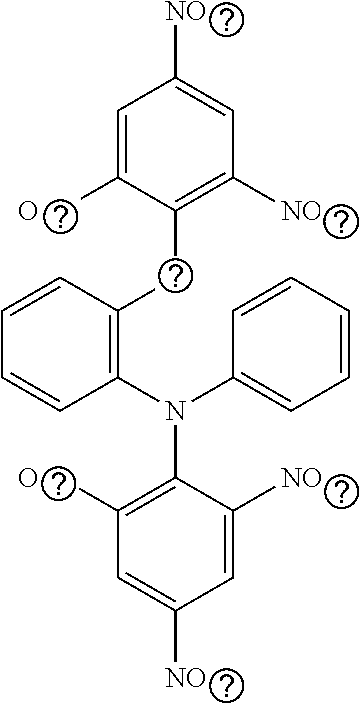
C1=C([O2N])C(CC2=C(N(C3=CC=CC=C3)C3=C([O2N])C=C([NO2])C=C3[NO2])C=CC=C2)=C([NO2])C=C1[NO2]
